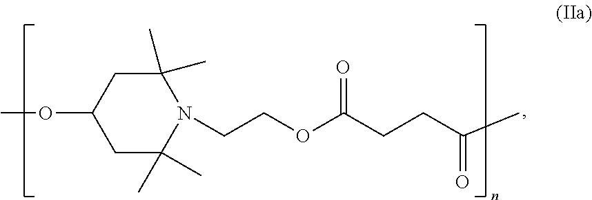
O(C1CC(C)(C)N(CCOC(CCC(C)=O)=O)C(C)(C)C1)C
